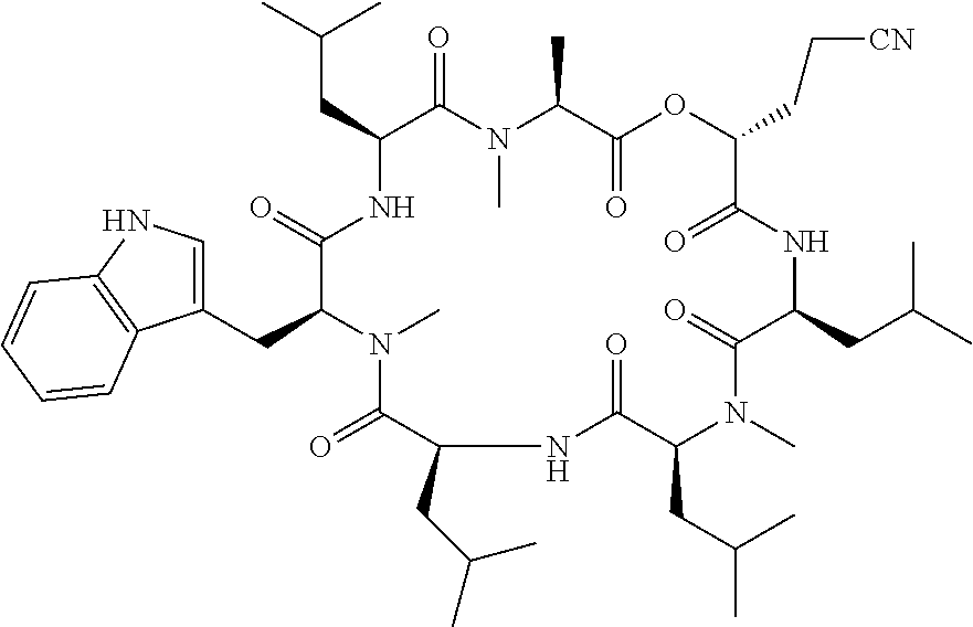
C(C1C(=O)N(C)C(C)C(=O)OC(CC[CN])C(=O)NC(CC(C)C)C(=O)N(C)C(CC(C)C)C(=O)NC(CC(C)C)C(=O)N(C)C(CC2=CNC3=C2C=CC=C3)C(=O)N1)C(C)C
